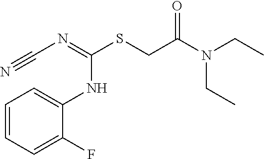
C(N=C(SCC(N(CC)CC)=O)NC1=CC=CC=C1F)#N
